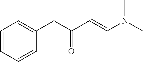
C1=CC=CC(CC(C=CN(C)C)=O)=C1
